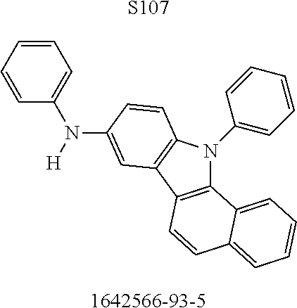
C12=C(C3=C(C=CC(N(C4=CC=CC=C4)[H])=C3)N1C1=CC=CC=C1)C=CC1=CC=CC=C21.[S107].[1642566-93-5]
